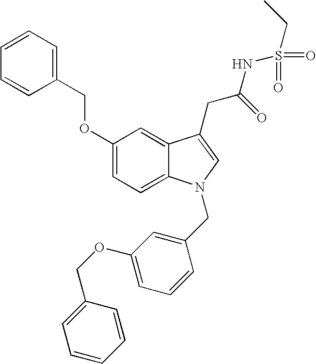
C1(OCC2=CC=CC=C2)=CC=C2C(=C1)C(CC(=O)NS(CC)(=O)=O)=CN2CC1=CC(OCC2=CC=CC=C2)=CC=C1
